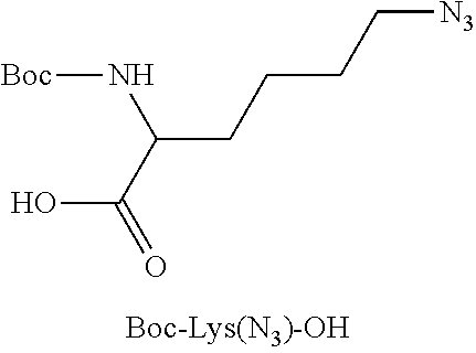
[Boc]NC(C(=O)O)CCCC[N3]
